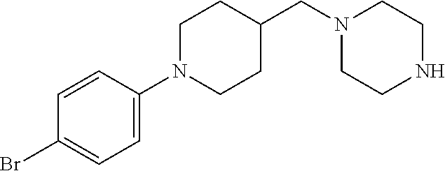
C1N(C2=CC=C(Br)C=C2)CCC(CN2CCNCC2)C1
